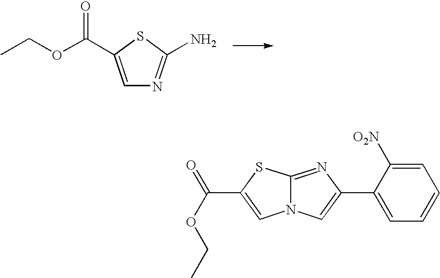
C1=C(C(OCC)=O)SC(N)=N1.C12=NC(C3=CC=CC=C3[O2N])=CN1C=C(C(OCC)=O)S2
